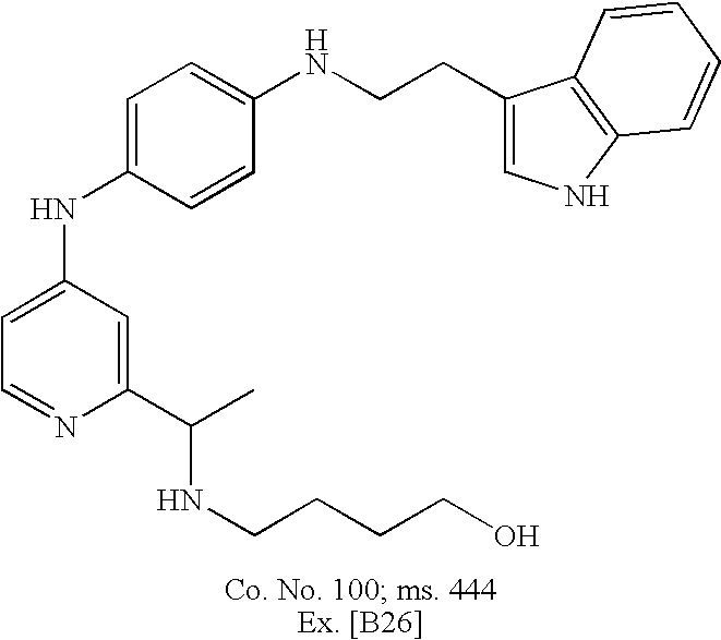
C1=C(NC2=CC=C(NCCC3=CNC4=C3C=CC=C4)C=C2)C=C(C(NCCCCO)C)N=C1
